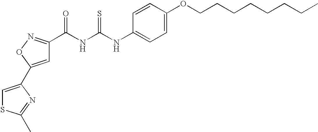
N(C(=S)NC(=O)C1=NOC(C2=CSC(C)=N2)=C1)C1=CC=C(OCCCCCCCC)C=C1
